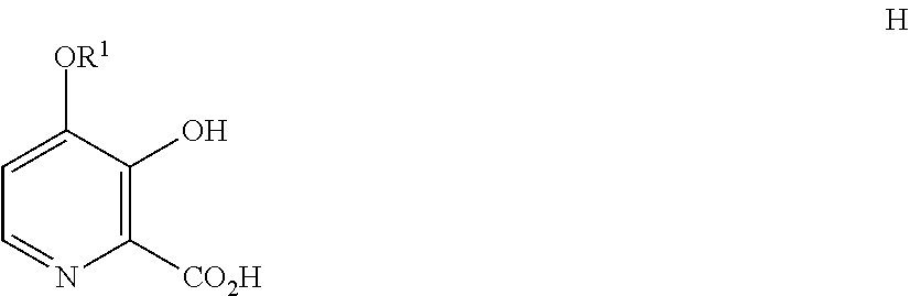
C1=NC([CO2H])=C(O)C([OR1])=C1
